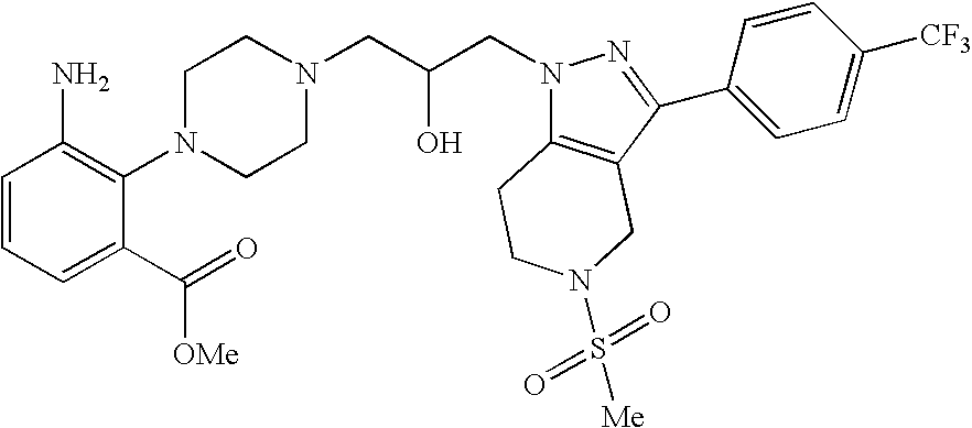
C1=CC=C(C([OMe])=O)C(N2CCN(CC(CN3C4=C(C(C5=CC=C([CF3])C=C5)=N3)CN(S([Me])(=O)=O)CC4)O)CC2)=C1N
